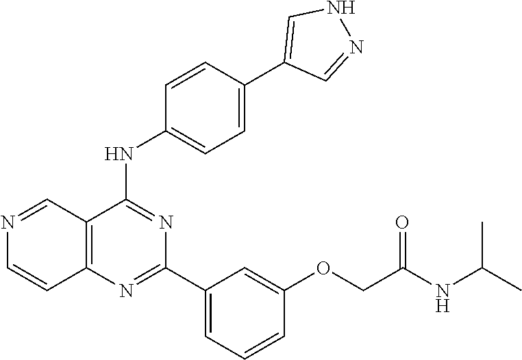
C12=C(N=C(C3=CC=CC(OCC(NC(C)C)=O)=C3)N=C1NC1=CC=C(C3=CNN=C3)C=C1)C=CN=C2
